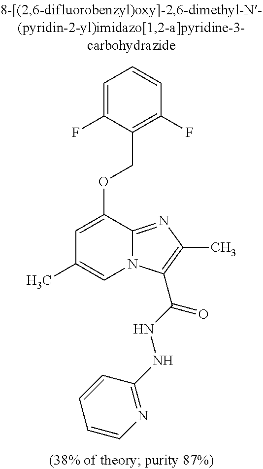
C1=C(F)C(COC2=CC(C)=CN3C2=NC(C)=C3C(NNC2=NC=CC=C2)=O)=C(F)C=C1
